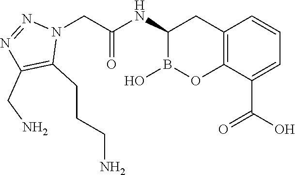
C12=C(C(C(O)=O)=CC=C1)OB(O)C(NC(=O)CN1N=NC(CN)=C1CCCN)C2
